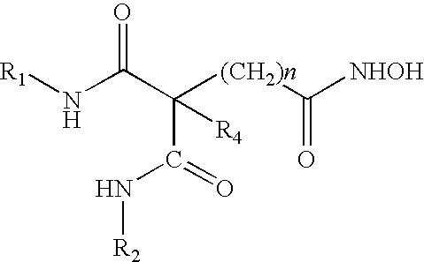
N(C(C(C(N[R2])=O)([(CH2)n]C([NHOH])=O)[R4])=O)[R1]
